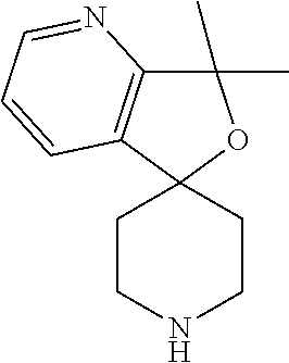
C1CNCCC12OC(C)(C)C1=C2C=CC=N1
